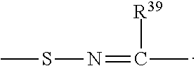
CSN=C(C)[R39]
